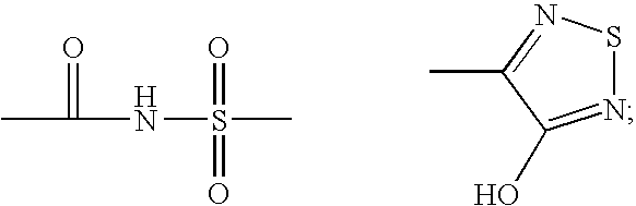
CC(=O)NS(=O)(=O)C.N1=C(O)C(C)=NS1
